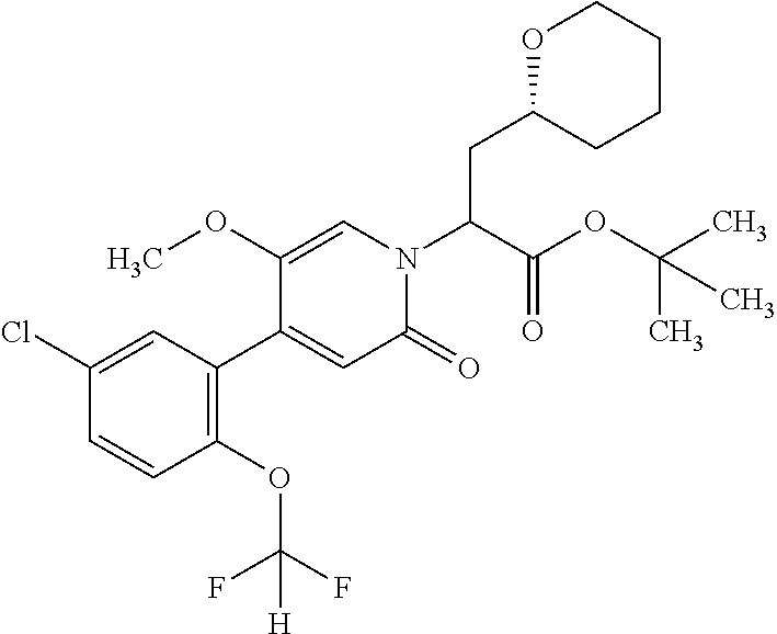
C1=C(Cl)C=CC(OC(F)(F)[H])=C1C1=CC(=O)N(C(C(OC(C)(C)C)=O)CC2OCCCC2)C=C1OC
